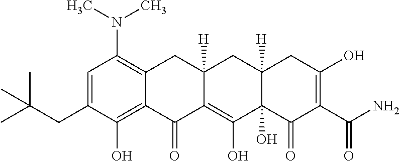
C1=C(CC(C)(C)C)C(O)=C2C(=C1N(C)C)CC1([H])C(=C(O)C3(O)C([H])(C1)CC(O)=C(C(=O)N)C3=O)C2=O
